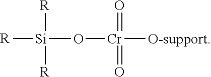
[R][Si](O[Cr](=O)(=O)[O-support])([R])[R]
